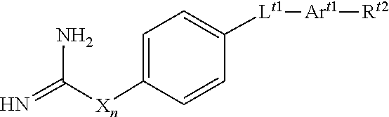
[Lt1](C1=CC=C([Xn]C(=N)N)C=C1)[Art1][Rt2]
